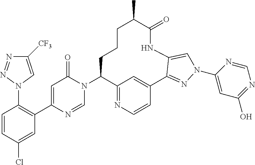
C12=NC=CC(=C1)C1=NN(C3=CC(O)=NC=N3)C=C1NC(=O)C(C)CCCC2N1C(=O)C=C(C2=C(N3C=C([CF3])N=N3)C=CC(Cl)=C2)N=C1
